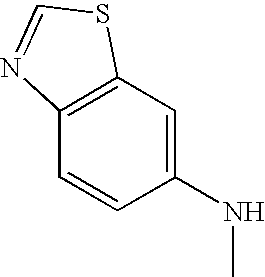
C12=C(C=C(NC)C=C1)SC=N2
